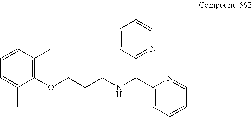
C1(OCCCNC(C2=CC=CC=N2)C2=NC=CC=C2)=C(C)C=CC=C1C
